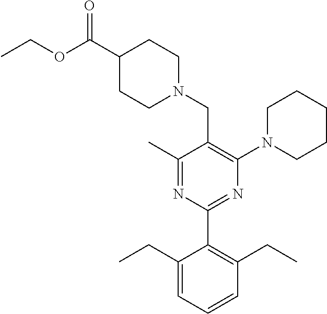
C1(C)=NC(C2=C(CC)C=CC=C2CC)=NC(N2CCCCC2)=C1CN1CCC(C(OCC)=O)CC1
